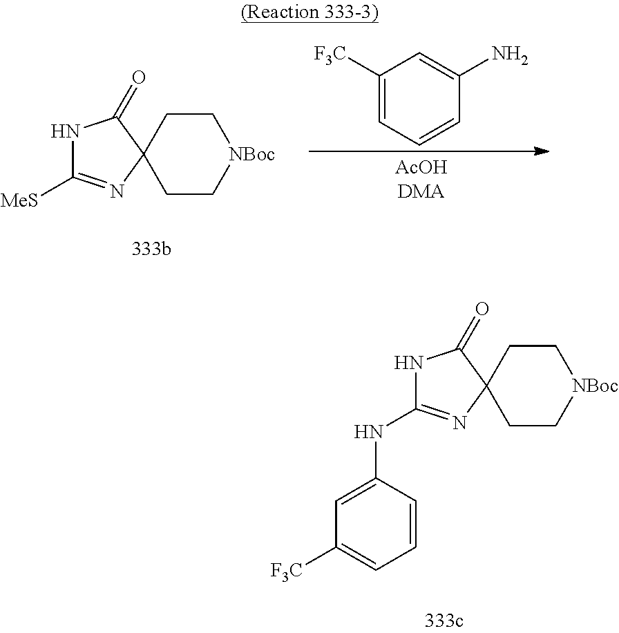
N1C(=O)C2(N=C1[MeS])CC[NBoc]CC2.C1([F3C])=CC=CC(N)=C1.N1C(=O)C2(N=C1NC1=CC([F3C])=CC=C1)CC[NBoc]CC2
